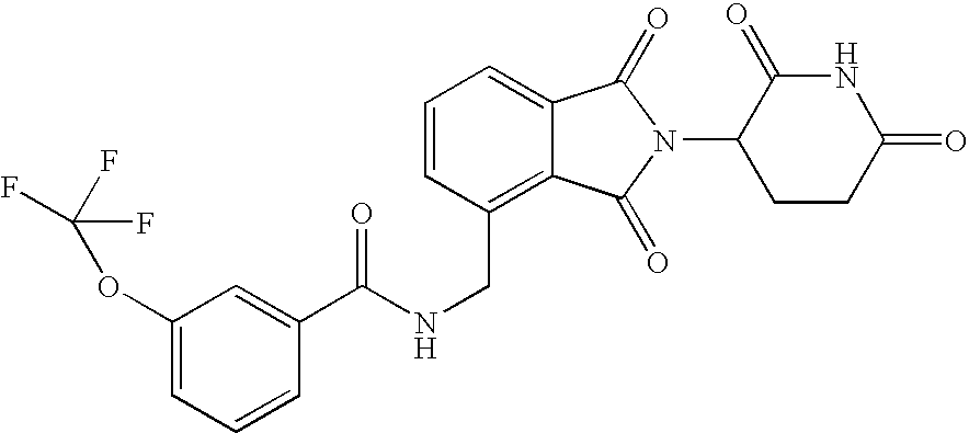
C1=CC(CNC(C2=CC(OC(F)(F)F)=CC=C2)=O)=C2C(=C1)C(=O)N(C1CCC(=O)NC1=O)C2=O
